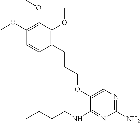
C1(CCCOC2=CN=C(N)N=C2NCCCC)=C(OC)C(OC)=C(OC)C=C1
